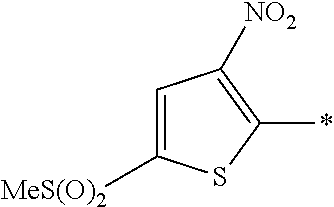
C1=C([MeS(O)2])SC(*)=C1[NO2]
